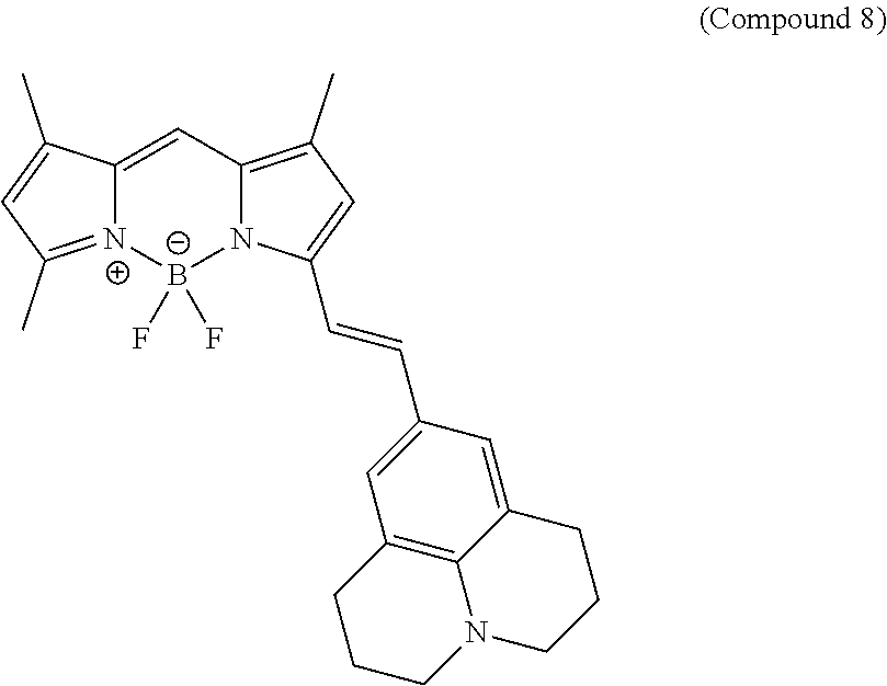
[N+]12=C(C)C=C(C)C1=CC1=C(C)C=C(C=CC3=CC4=C5C(=C3)CCCN5CCC4)N1[B-]2(F)F
